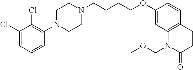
C1(Cl)=CC=CC(N2CCN(CCCCOC3=CC4=C(C=C3)CCC(=O)N4COC)CC2)=C1Cl
